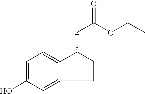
C1=C(O)C=C2C(=C1)C(CC(=O)OCC)CC2
